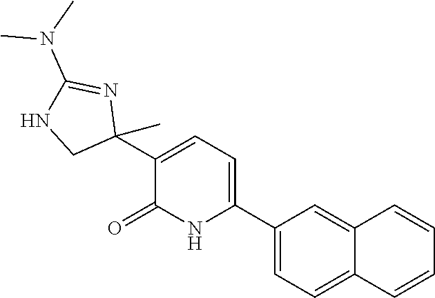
C1(C2=CC=C(C3(C)N=C(N(C)C)NC3)C(=O)N2)=CC=C2C(=C1)C=CC=C2
